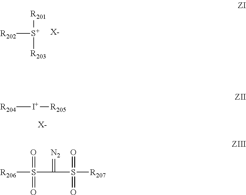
[R201][S+]([R203])[R202].[X-].[I+]([R204])[R205].[X-].[R206]S(C(S([R207])(=O)=O)=[N2])(=O)=O
